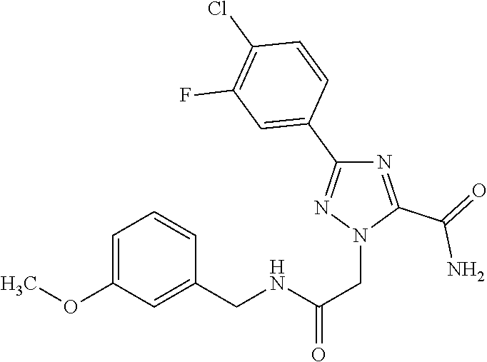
C1(C2=CC(F)=C(Cl)C=C2)=NN(CC(=O)NCC2=CC(OC)=CC=C2)C(C(=O)N)=N1
